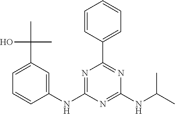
C1=CC(C2=NC(NC(C)C)=NC(NC3=CC(C(C)(C)O)=CC=C3)=N2)=CC=C1
